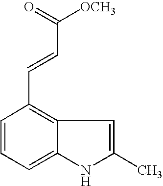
C1=CC=C2C(=C1C=CC([OCH3])=O)C=C(C)N2
